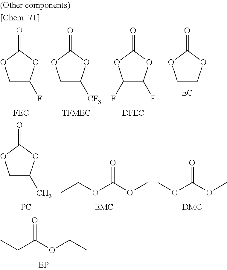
CCC(OCC)=O.C1C(F)OC(=O)O1.C1C([CF3])OC(=O)O1.C1(F)C(F)OC(=O)O1.C1COC(=O)O1.C1C(C)OC(=O)O1.[PC].CCOC(OC)=O.COC(OC)=O
